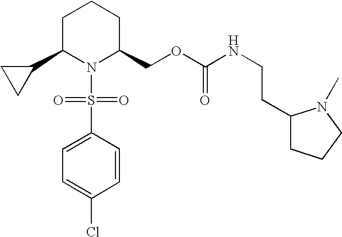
C1C(C2CC2)N(S(C2=CC=C(Cl)C=C2)(=O)=O)C(COC(NCCC2CCCN2C)=O)CC1
